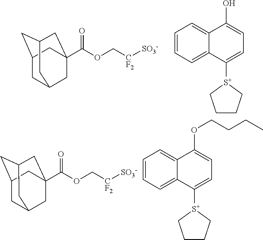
C(OC[CF2][SO3-])(=O)C12CC3CC(CC(C1)C3)C2.C1=CC=C2C(=C1)C(O)=CC=C2[S+]1CCCC1.C(OC[CF2][SO3-])(=O)C12CC3CC(CC(C1)C3)C2.C1=CC=C2C(=C1)C(OCCCC)=CC=C2[S+]1CCCC1
